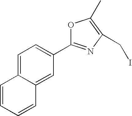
C1=C2C(=CC(C3=NC(CI)=C(C)O3)=C1)C=CC=C2
